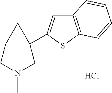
Cl.CN1CC2C(C3=CC4=C(S3)C=CC=C4)(C1)C2
